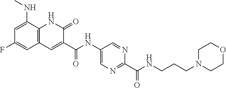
C1=C(NC)C2=C(C=C1F)C=C(C(NC1=CN=C(C(NCCCN3CCOCC3)=O)N=C1)=O)C(=O)N2
